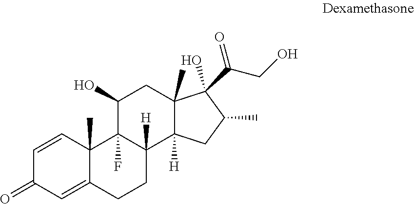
C1=CC2(C)C(=CC1=O)CCC1([H])C2(F)C(O)CC2(C)C1([H])CC(C)C2(C(CO)=O)O
